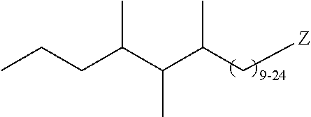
C(C(C[Z])C)(C(CCC)C)C
